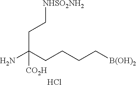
[NHSO2NH2]CCC(N)([CO2H])CCCC[B(OH)2].Cl
